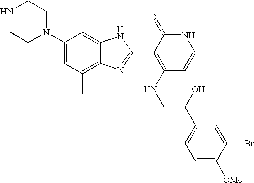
C1(C)=C2C(=CC(N3CCNCC3)=C1)NC(C1=C(NCC(C3=CC=C([OMe])C(Br)=C3)O)C=CNC1=O)=N2
